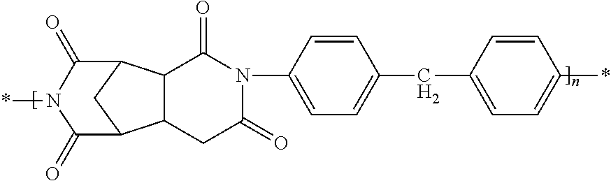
C12C(CC(=O)N(C3=CC=C(CC4=CC=C(*)C=C4)C=C3)C1=O)C1CC2C(=O)N(*)C1=O
